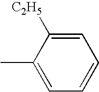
C1(C)=CC=CC=C1[C2H5]
